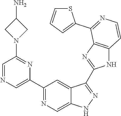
C1(C2=NC=C3C(=C2)C(C2=NC4=C(N2)C=CN=C4C2=CC=CS2)=NN3)=CN=CC(N2CC(N)C2)=N1
